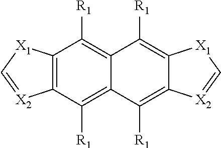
C12=C(C([R1])=C3C(=C1[R1])C([R1])=C1C(=C3[R1])[X2]=C[X1]1)[X2]=C[X1]2
